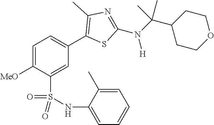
C1=C([MeO])C(S(NC2=CC=CC=C2C)(=O)=O)=CC(C2=C(C)N=C(N(C(C3CCOCC3)(C)C)[H])S2)=C1
